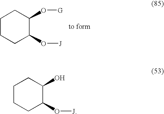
C1CCC(O[J])C(O[G])C1.C1CCC(O[J])C(O)C1
